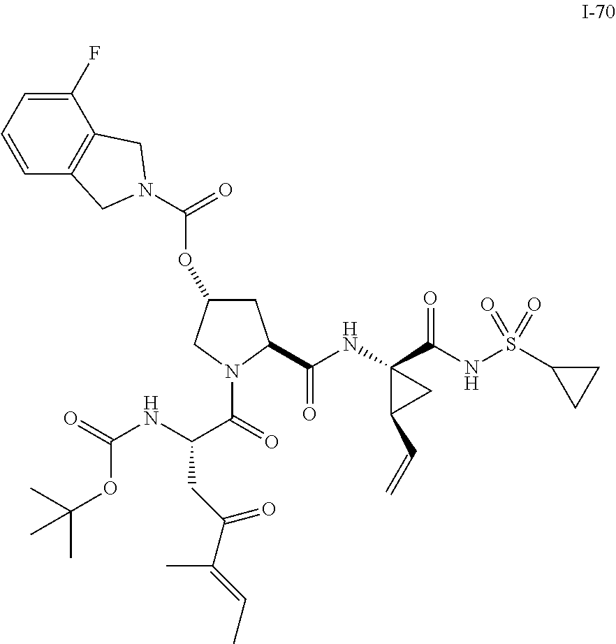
C1=CC2=C(C(F)=C1)CN(C(=O)OC1CC(C(NC3(C(NS(C4CC4)(=O)=O)=O)C(C=C)C3)=O)N(C(=O)C(NC(=O)OC(C)(C)C)CC(C(=CC)C)=O)C1)C2
